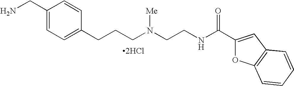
[2HCl].C1(CN)=CC=C(CCCN(CCNC(C2=CC3=C(O2)C=CC=C3)=O)[Me])C=C1
